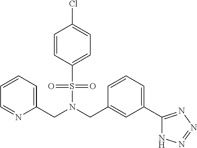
C1(CN(CC2=CC(C3=NN=NN3)=CC=C2)S(=O)(=O)C2=CC=C(Cl)C=C2)=CC=CC=N1
